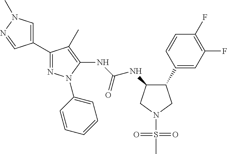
C1(C2=NN(C3=CC=CC=C3)C(NC(NC3C(C4=CC(F)=C(F)C=C4)CN(S(C)(=O)=O)C3)=O)=C2C)=CN(C)N=C1
